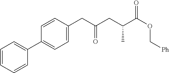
C1=CC=CC(C2=CC=C(CC(CC(C(OC[Ph])=O)C)=O)C=C2)=C1
